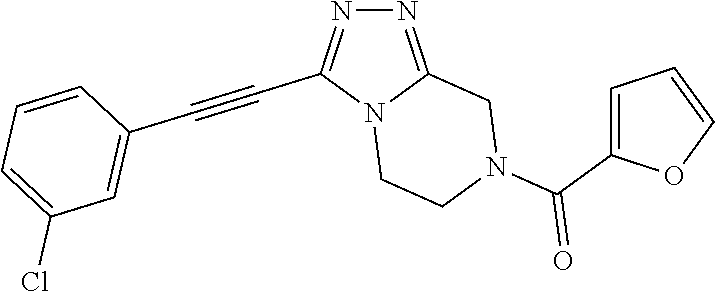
N12CCN(C(C3=CC=CO3)=O)CC1=NN=C2C#CC1=CC(Cl)=CC=C1
